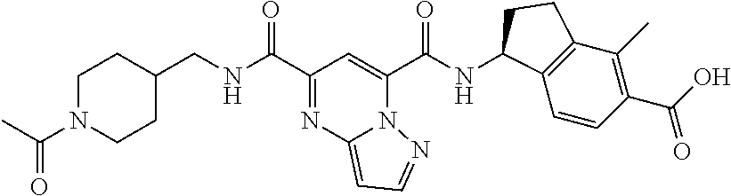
C1(C(=O)NCC2CCN(C(=O)C)CC2)=NC2=CC=NN2C(C(=O)NC2C3=C(C(C)=C(C(=O)O)C=C3)CC2)=C1
